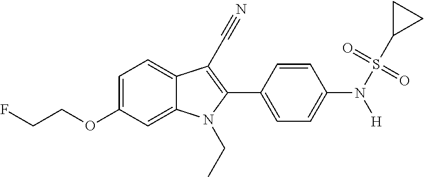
C1=C(OCCF)C=C2C(=C1)C(C#N)=C(C1=CC=C(N(S(C3CC3)(=O)=O)[H])C=C1)N2CC
